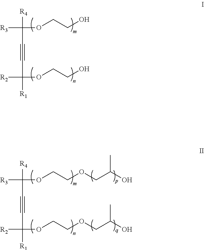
[R4]C([R3])(OCCO)C#CC([R2])(OCCO)[R1].[R4]C([R3])(OCCOCC(O)C)C#CC([R2])(OCCOCC(O)C)[R1]
